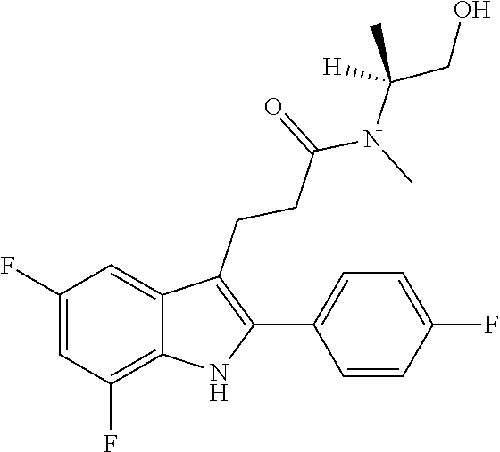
C(N(C(CCC1=C(C2=CC=C(F)C=C2)NC2=C(F)C=C(F)C=C12)=O)C)(CO)(C)[H]
